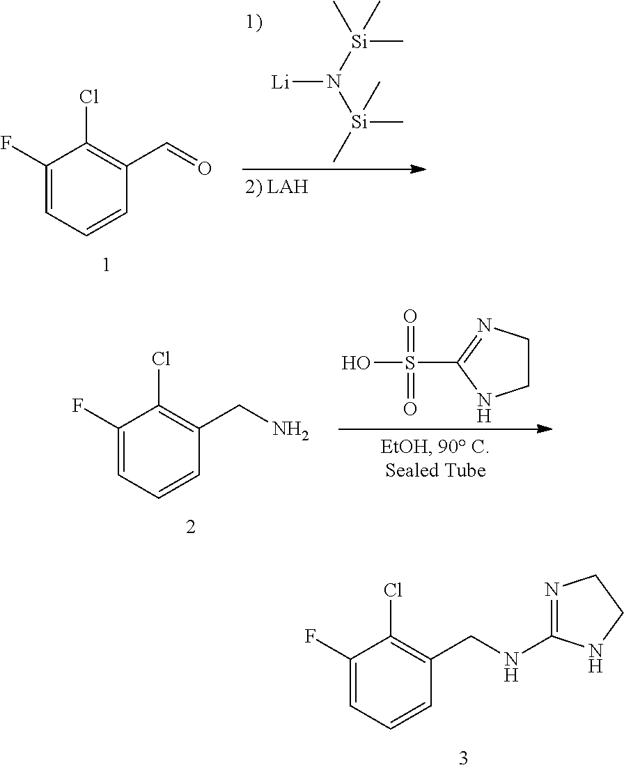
[Li]N([Si](C)(C)C)[Si](C)(C)C.C1(F)=CC=CC(C=O)=C1Cl.C1CN=C(S(O)(=O)=O)N1.C1(F)=CC=CC(CN)=C1Cl.C1(F)=CC=CC(CNC2=NCCN2)=C1Cl
